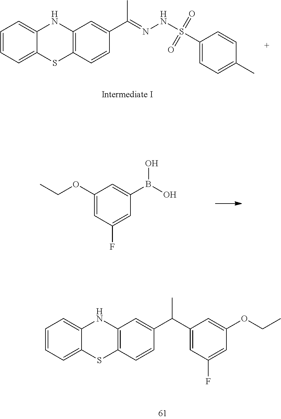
C1=CC=C2C(=C1)NC1=C(S2)C=CC(C(=NNS(=O)(=O)C2=CC=C(C)C=C2)C)=C1.C1(OCC)=CC(F)=CC(B(O)O)=C1.C1=CC=C2C(=C1)NC1=C(S2)C=CC(C(C2=CC(F)=CC(OCC)=C2)C)=C1
